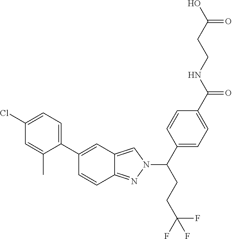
C1(C2=CC3=CN(C(C4=CC=C(C(NCCC(O)=O)=O)C=C4)CCC(F)(F)F)N=C3C=C2)=CC=C(Cl)C=C1C
